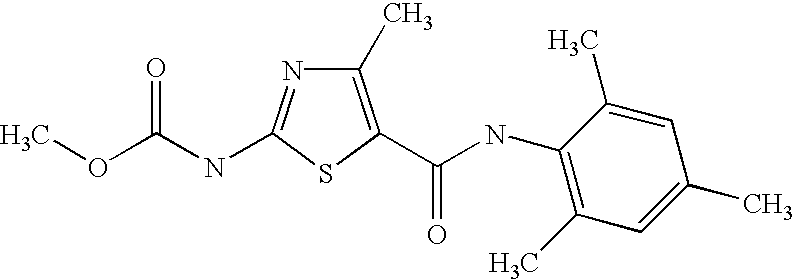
COC(NC1=NC(C)=C(C(=O)NC2=C(C)C=C(C)C=C2C)S1)=O
